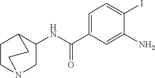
C1=C(C(NC2CN3CCC2CC3)=O)C=C(N)C(I)=C1
